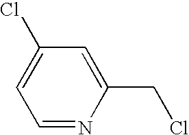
C1(Cl)=CC=NC(CCl)=C1
